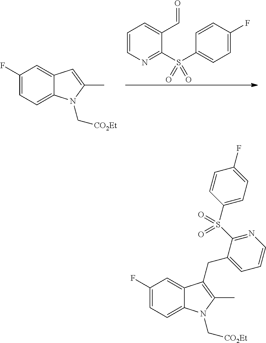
C1=CN=C(S(C2=CC=C(F)C=C2)(=O)=O)C(C=O)=C1.C1(F)=CC=C2C(=C1)C=C(C)N2C[CO2Et].C1(F)=CC=C2C(=C1)C(CC1=CC=CN=C1S(C1=CC=C(F)C=C1)(=O)=O)=C(C)N2C[CO2Et]
